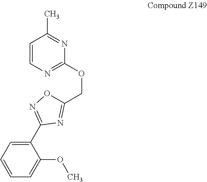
N1=C(C)C=CN=C1OCC1=NC(C2=CC=CC=C2OC)=NO1
